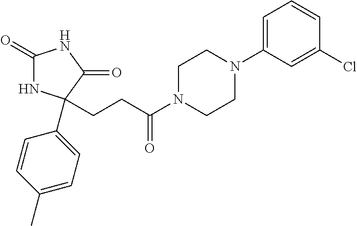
C1(=O)NC(C2=CC=C(C)C=C2)(CCC(N2CCN(C3=CC=CC(Cl)=C3)CC2)=O)C(=O)N1
